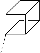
CC12C3C4C5C3C1C5C24
